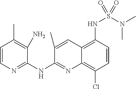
C1=CN=C(NC2=NC3=C(Cl)C=CC(NS(N(C)C)(=O)=O)=C3C=C2C)C(N)=C1C
